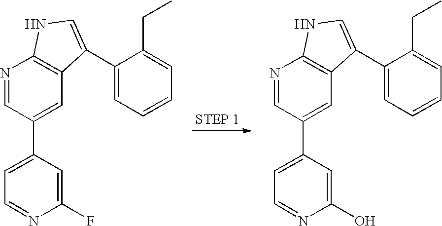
C1(C2=CC3=C(N=C2)NC=C3C2=CC=CC=C2CC)=CC=NC(F)=C1.C1(C2=CC3=C(N=C2)NC=C3C2=CC=CC=C2CC)=CC=NC(O)=C1
